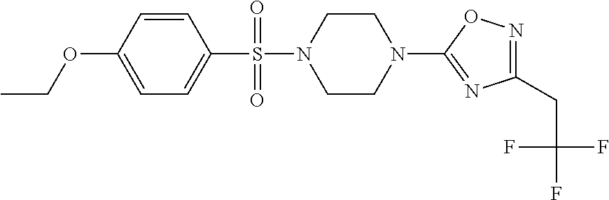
N1=C(CC(F)(F)F)N=C(N2CCN(S(=O)(C3=CC=C(OCC)C=C3)=O)CC2)O1
